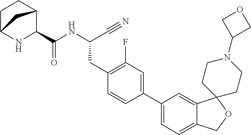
N(C(C#N)CC1=C(F)C=C(C2=CC=C3C(=C2)C2(OC3)CCN(C3COC3)CC2)C=C1)C(=O)C1C2CCC(N1)C2
